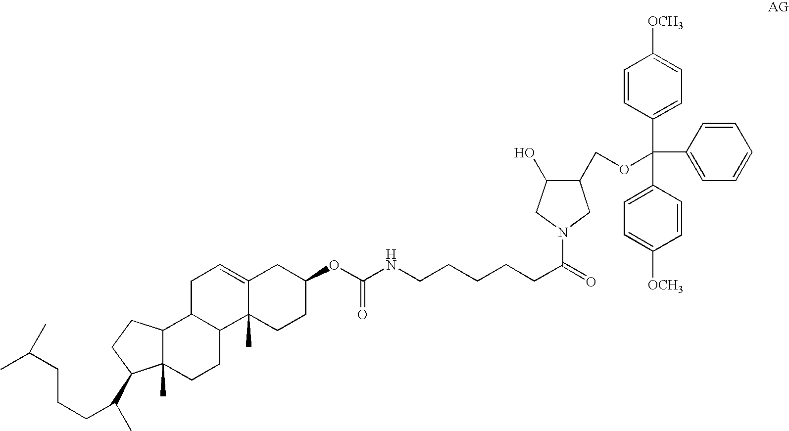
N(CCCCCC(=O)N1CC(COC(C2=CC=C([OCH3])C=C2)(C2=CC=C([OCH3])C=C2)C2=CC=CC=C2)C(O)C1)C(OC1CC2=CCC3C(C2(C)CC1)CCC1(C)C3CCC1C(C)CCCC(C)C)=O
